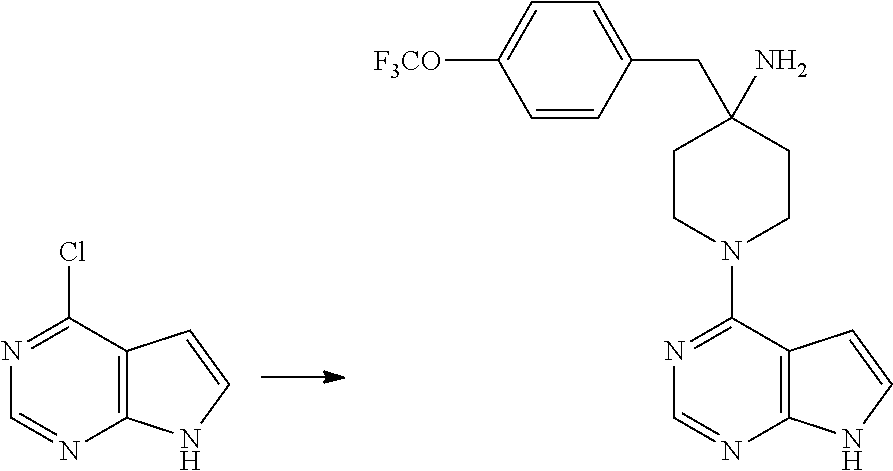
C1=CC(CC2(N)CCN(C3=NC=NC4=C3C=CN4)CC2)=CC=C1[F3CO].C12=C(C(Cl)=NC=N1)C=CN2
